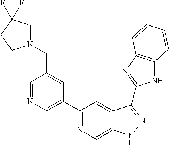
C1=NC=C(C2=NC=C3C(=C2)C(C2=NC4=C(N2)C=CC=C4)=NN3)C=C1CN1CC(F)(F)CC1
